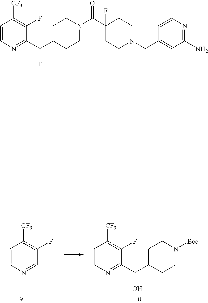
C1=NC=CC([CF3])=C1F.C1C(C(C2=NC=CC([CF3])=C2F)O)CCN([Boc])C1.C1C(C(C2=NC=CC([CF3])=C2F)F)CCN(C(C2(F)CCN(CC3=CC(N)=NC=C3)CC2)=O)C1
